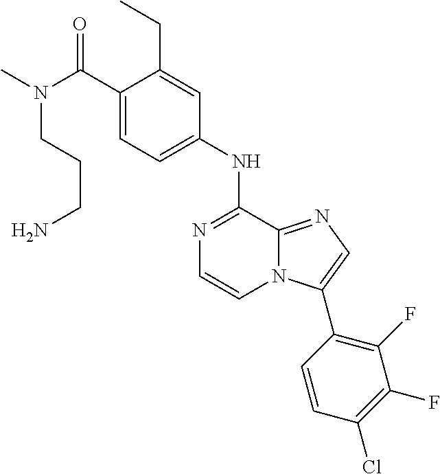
C1(C(N(C)CCCN)=O)=CC=C(NC2=NC=CN3C2=NC=C3C2=C(F)C(F)=C(Cl)C=C2)C=C1CC
